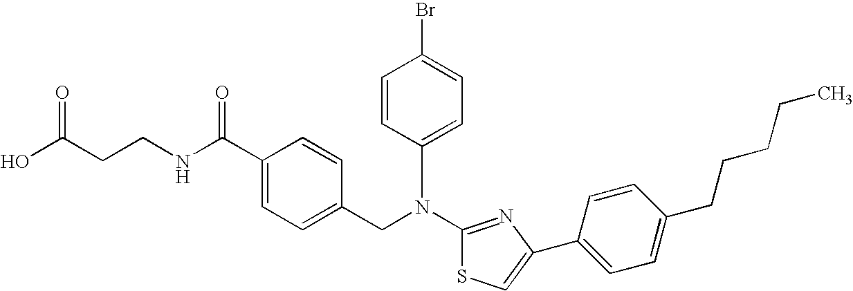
N(C1=NC(C2=CC=C(CCCCC)C=C2)=CS1)(CC1=CC=C(C(NCCC(O)=O)=O)C=C1)C1=CC=C(Br)C=C1
